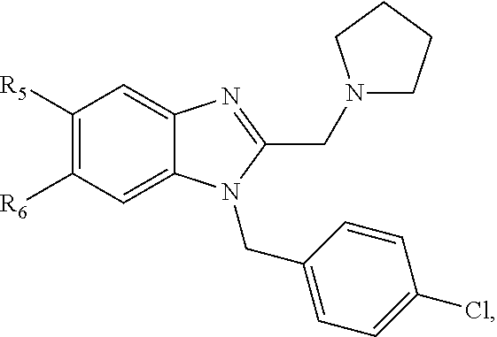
C1([R5])=C([R6])C=C2C(=C1)N=C(CN1CCCC1)N2CC1=CC=C(Cl)C=C1
